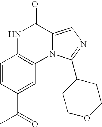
N1C2=C(N3C(=CN=C3C3CCOCC3)C1=O)C=C(C(=O)C)C=C2
